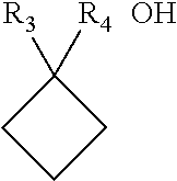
C1([R3])([R4])CCC1.O
